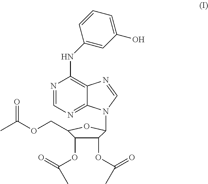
C1(OC(=O)C)C(OC(C)=O)C(COC(C)=O)OC1N1C2=NC=NC(NC3=CC(O)=CC=C3)=C2N=C1
